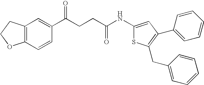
C12=C(C=CC(C(CCC(NC3=CC(C4=CC=CC=C4)=C(CC4=CC=CC=C4)S3)=O)=O)=C1)OCC2
